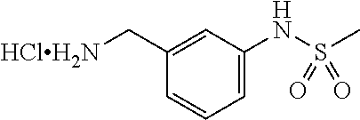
C1=C(NS(C)(=O)=O)C=C(C[HClH2N])C=C1
